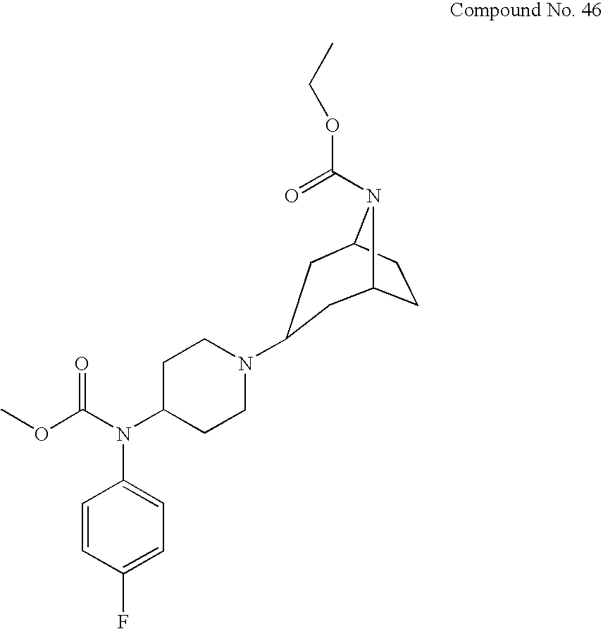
CCOC(=O)N1C2CCC1CC(N1CCC(N(C(OC)=O)C3=CC=C(F)C=C3)CC1)C2
